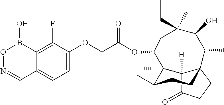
C1=C(OCC(OC2C3(C)C(C)CCC4(C3([H])C(=O)CC4)C(C)C(O)C(C=C)(C)C2)=O)C(F)=C2C(=C1)C=NOB2O
